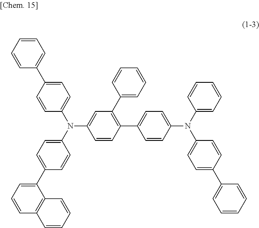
C1=CC=CC(C2=CC=C(N(C3=CC=C(C4=CC=CC5=C4C=CC=C5)C=C3)C3=CC(C4=CC=CC=C4)=C(C4=CC=C(N(C5=CC=C(C6=CC=CC=C6)C=C5)C5=CC=CC=C5)C=C4)C=C3)C=C2)=C1
